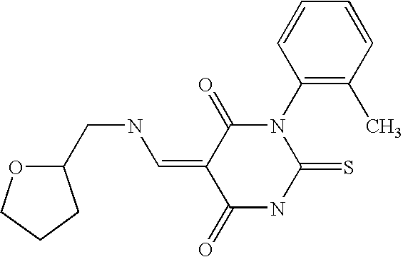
C(C1OCCC1)NC=C1C(=O)N(C2=C(C)C=CC=C2)C(=S)NC1=O
